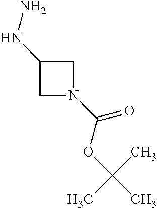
C1C(NN)CN1C(=O)OC(C)(C)C
